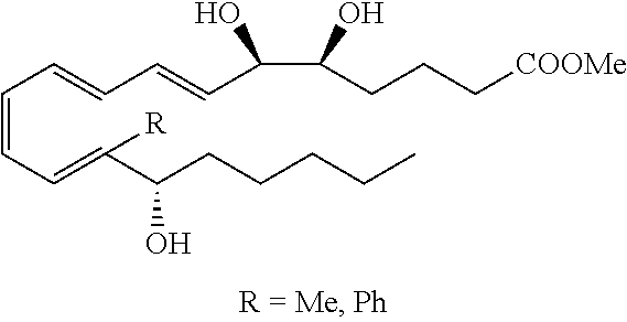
C(=CC=C(C(CCCCC)O)[R])C=CC=CC(C(O)CCC[COOMe])O
